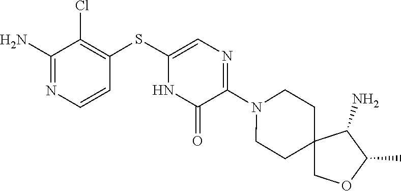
N1(C2=NC=C(SC3=C(Cl)C(N)=NC=C3)NC2=O)CCC2(CC1)COC(C)C2N
